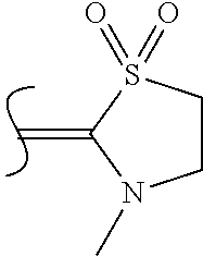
C=C1N(C)CCS1(=O)=O
